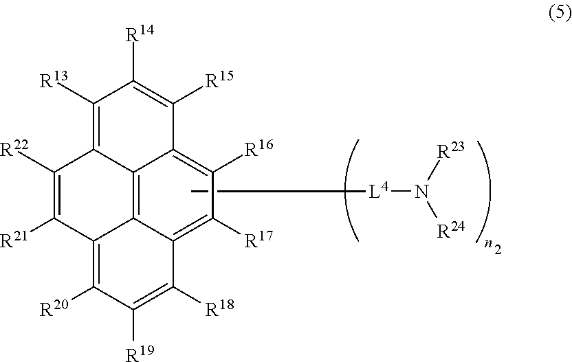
C1([R13])=C2C3=C4C(=C([R20])C([R19])=C([R18])C4=C([R17])C([R16])=C3C([R15])=C1[R14])C([R21])=C2[R22].C[L4]N([R24])[R23]
